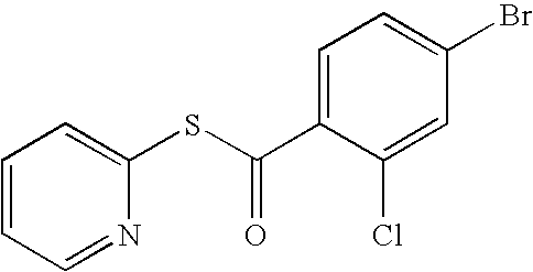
C1=NC(SC(=O)C2=CC=C(Br)C=C2Cl)=CC=C1
